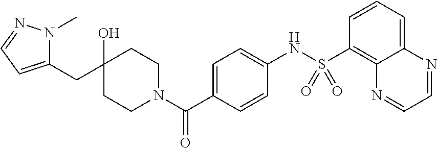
C1(CC2(O)CCN(C(=O)C3=CC=C(NS(C4=C5C(=CC=C4)N=CC=N5)(=O)=O)C=C3)CC2)=CC=NN1C
